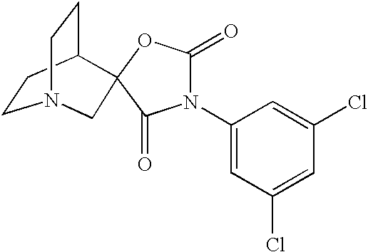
C1CC2CCN1CC21OC(=O)N(C2=CC(Cl)=CC(Cl)=C2)C1=O
